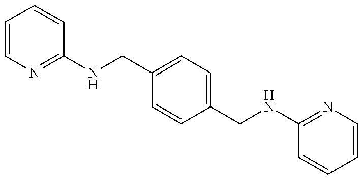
C1=CN=C(NCC2=CC=C(CNC3=NC=CC=C3)C=C2)C=C1
